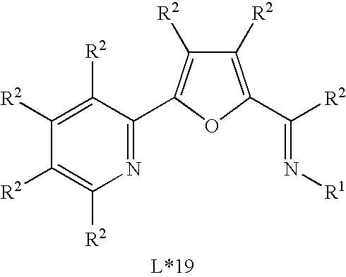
N1=C(C2=C([R2])C([R2])=C(C(=N[R1])[R2])O2)C([R2])=C([R2])C([R2])=C1[R2]
